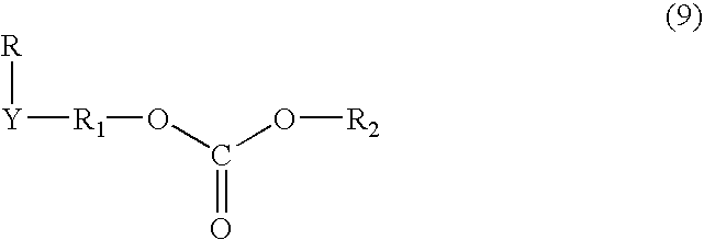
[R][Y][R1]OC(=O)O[R2]
